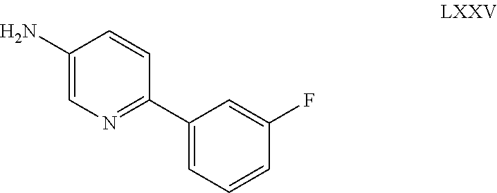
C1(N)=CN=C(C2=CC=CC(F)=C2)C=C1
